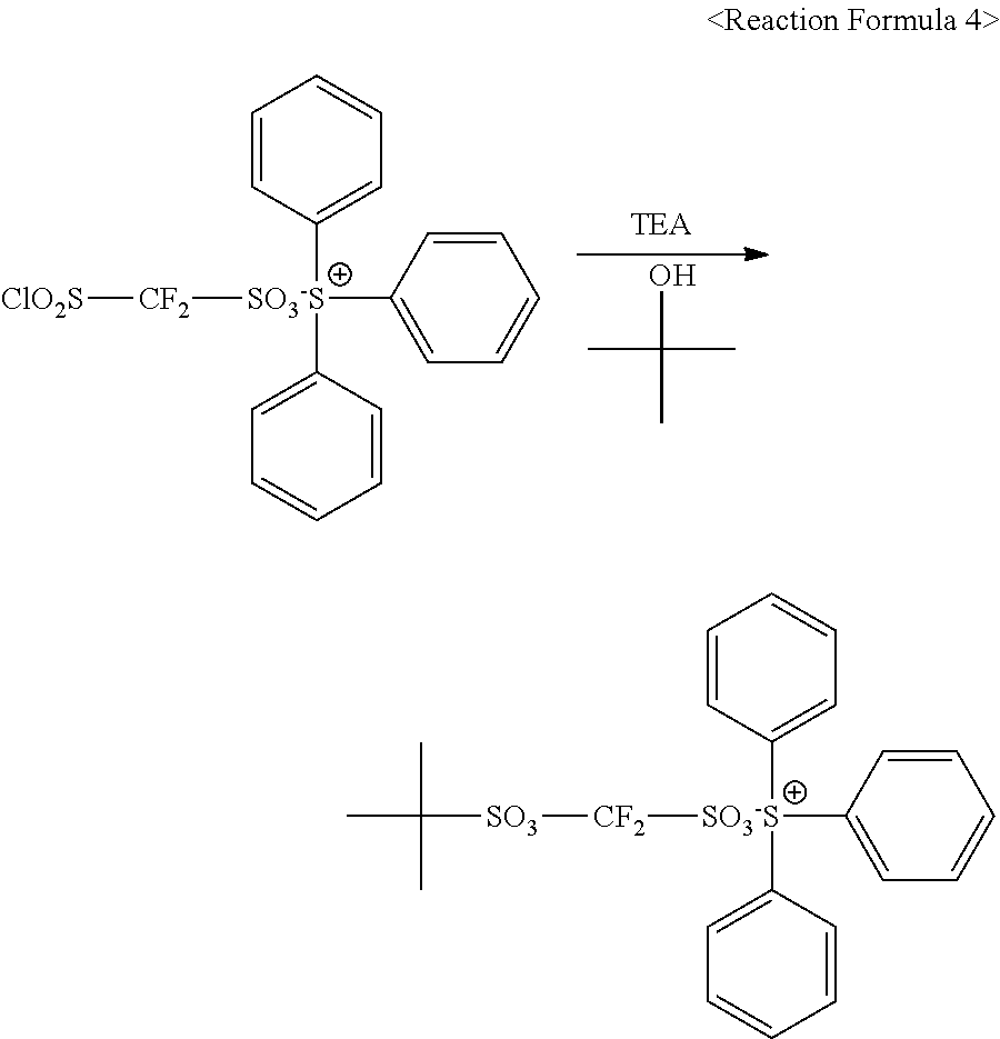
C1=CC([SO3-S](C2=CC=CC=C2)(C2=CC=CC=C2)[CF2][ClO2S])=CC=C1.OC(C)(C)C.C1=CC([SO3-S](C2=CC=CC=C2)(C2=CC=CC=C2)[CF2][SO3]C(C)(C)C)=CC=C1
